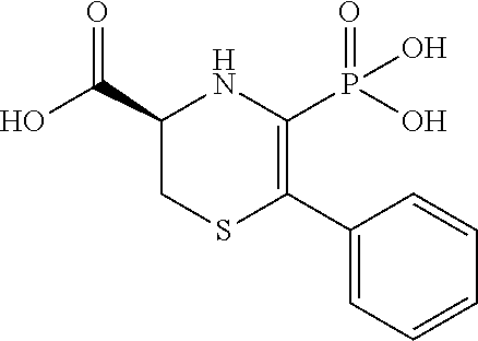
C1(C(O)=O)CSC(C2=CC=CC=C2)=C(P(O)(=O)O)N1
